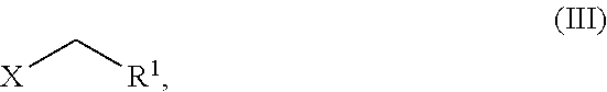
[X]C[R1]
